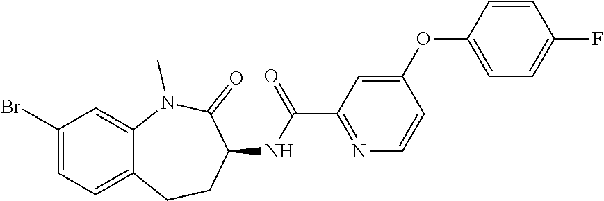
C1(Br)=CC=C2C(=C1)N(C)C(=O)C(NC(=O)C1=NC=CC(OC3=CC=C(F)C=C3)=C1)CC2
